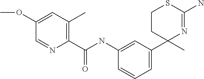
C1(C(NC2=CC(C3(C)N=C(N)SCC3)=CC=C2)=O)=C(C)C=C(OC)C=N1
